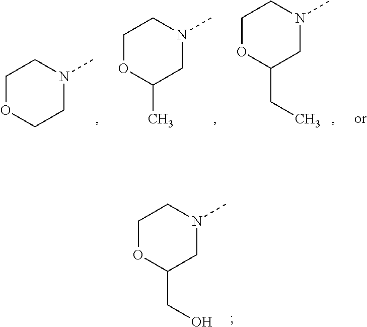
C1OC(C)CN(C)C1.C1OC(CC)CN(C)C1.C1OCCN(C)C1.C1OC(CO)CN(C)C1
